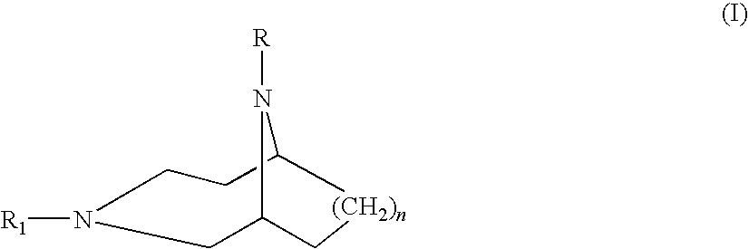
C12CCN([R1])CC(N1[R])C[(CH2)n]2
